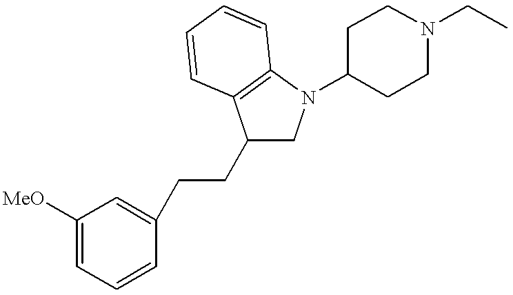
[MeO]C1=CC=CC(CCC2CN(C3CCN(CC)CC3)C3=C2C=CC=C3)=C1
